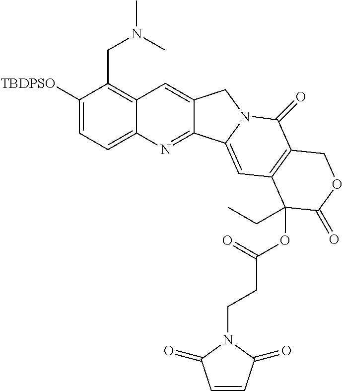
C1([TBDPSO])=CC=C2C(=C1CN(C)C)C=C1C(=N2)C2=CC3=C(C(=O)N2C1)COC(=O)C3(OC(CCN1C(=O)C=CC1=O)=O)CC
